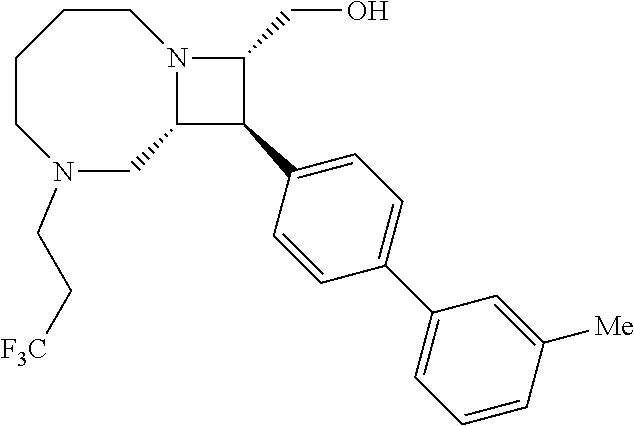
C1CCCN(CC[F3C])CC2N1C(CO)C2C1=CC=C(C2=CC=CC([Me])=C2)C=C1
